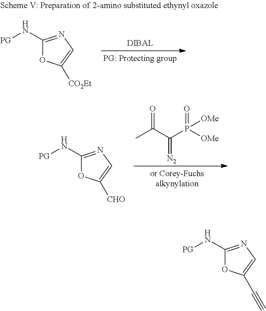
CC(C(P([OMe])(=O)[OMe])=[N2])=O.C1(N[PG])=NC=C([CHO])O1.C1(N[PG])=NC=C([CO2Et])O1.C1(N[PG])=NC=C(C#C)O1
